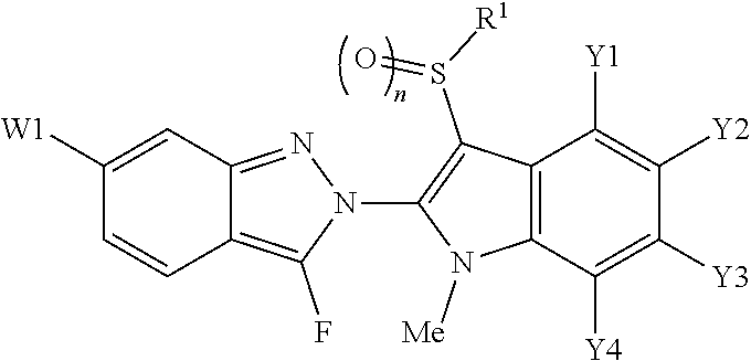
C12=C(F)N(C3=C(S([R1])=O)C4=C(N3[Me])C([Y4])=C([Y3])C([Y2])=C4[Y1])N=C1C=C([W1])C=C2
